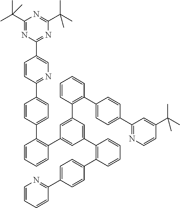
C1=CC(C2=CC=C(C3=C(C4=CC(C5=C(C6=CC=C(C7=NC=CC=C7)C=C6)C=CC=C5)=CC(C5=C(C6=CC=C(C7=NC=CC(C(C)(C)C)=C7)C=C6)C=CC=C5)=C4)C=CC=C3)C=C2)=NC=C1C1=NC(C(C)(C)C)=NC(C(C)(C)C)=N1
